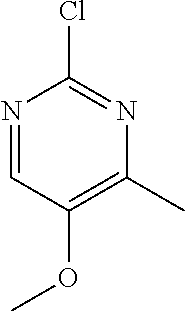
N1=CC(OC)=C(C)N=C1Cl
